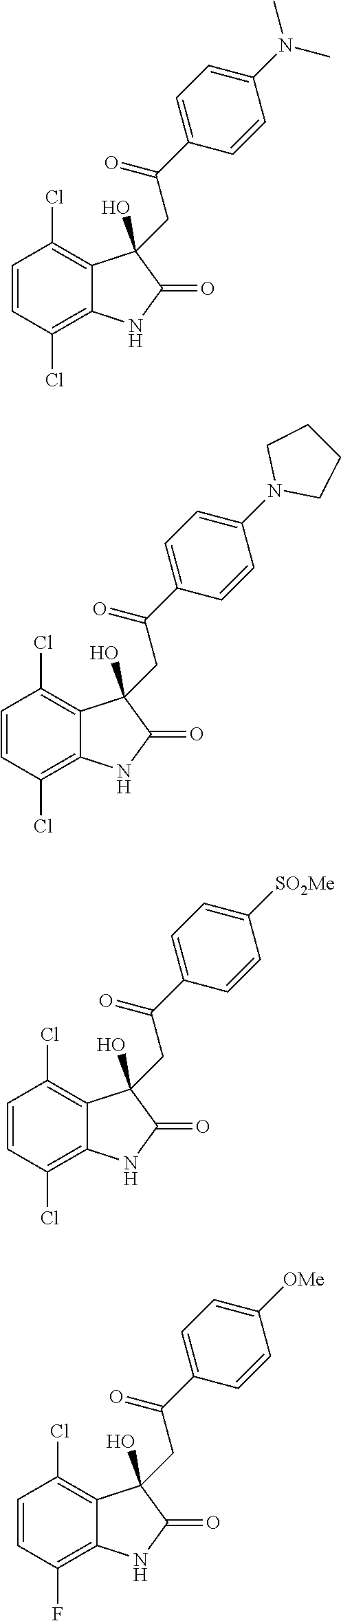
C1=CC(Cl)=C2C(=C1Cl)C(CC(=O)C1=CC=C(N(C)C)C=C1)(O)C(=O)N2.C1=CC(Cl)=C2C(=C1Cl)C(CC(=O)C1=CC=C(N3CCCC3)C=C1)(O)C(=O)N2.C1=CC(Cl)=C2C(=C1Cl)C(CC(=O)C1=CC=C([SO2Me])C=C1)(O)C(=O)N2.C1=CC(F)=C2C(=C1Cl)C(CC(=O)C1=CC=C([OMe])C=C1)(O)C(=O)N2
